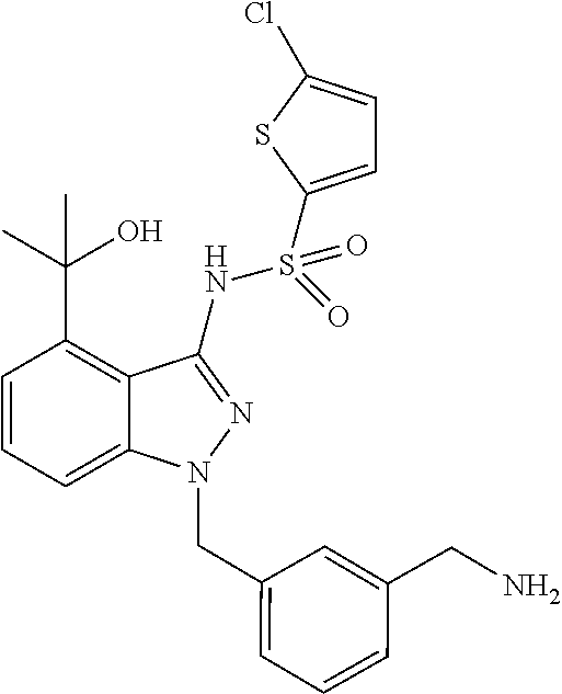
N(S(=O)(C1=CC=C(Cl)S1)=O)C1=NN(CC2=CC=CC(CN)=C2)C2=CC=CC(C(C)(O)C)=C21
